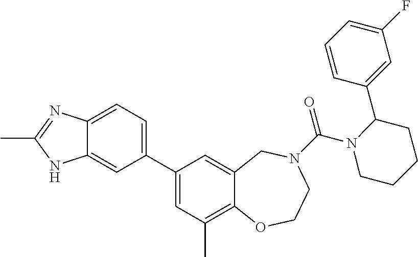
C12=CC=C(C3=CC(C)=C4C(=C3)CN(C(=O)N3CCCCC3C3=CC(F)=CC=C3)CCO4)C=C1NC(C)=N2
